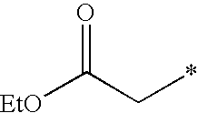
[EtO]C(C*)=O
